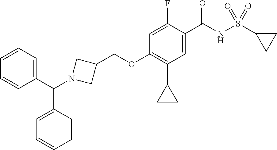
C1=C(F)C(C(NS(C2CC2)(=O)=O)=O)=CC(C2CC2)=C1OCC1CN(C(C2=CC=CC=C2)C2=CC=CC=C2)C1
